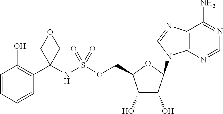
C1(O)C(O)C(N2C3=C(C(N)=NC=N3)N=C2)OC1COS(NC1(C2=C(O)C=CC=C2)COC1)(=O)=O
